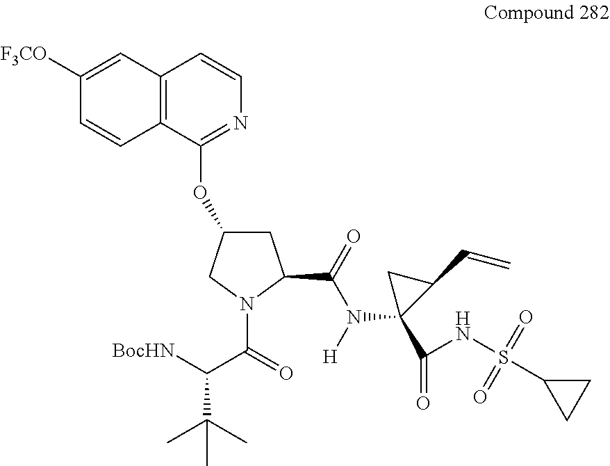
C12=C(C(OC3CC(C(N(C4(C(=O)NS(C5CC5)(=O)=O)C(C=C)C4)[H])=O)N(C(C([BocHN])C(C)(C)C)=O)C3)=NC=C1)C=CC([F3CO])=C2
